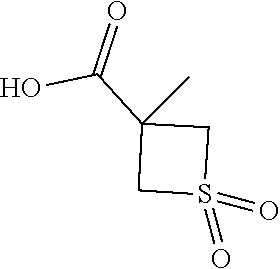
OC(C1(C)CS(=O)(=O)C1)=O
